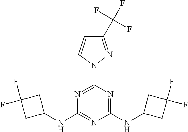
N1=C(N2C=CC(C(F)(F)F)=N2)N=C(NC2CC(F)(F)C2)N=C1NC1CC(F)(F)C1
